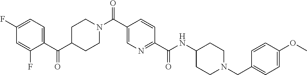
C1CN(C(C2=CN=C(C(=O)NC3CCN(CC4=CC=C(OC)C=C4)CC3)C=C2)=O)CCC1C(C1=CC=C(F)C=C1F)=O
